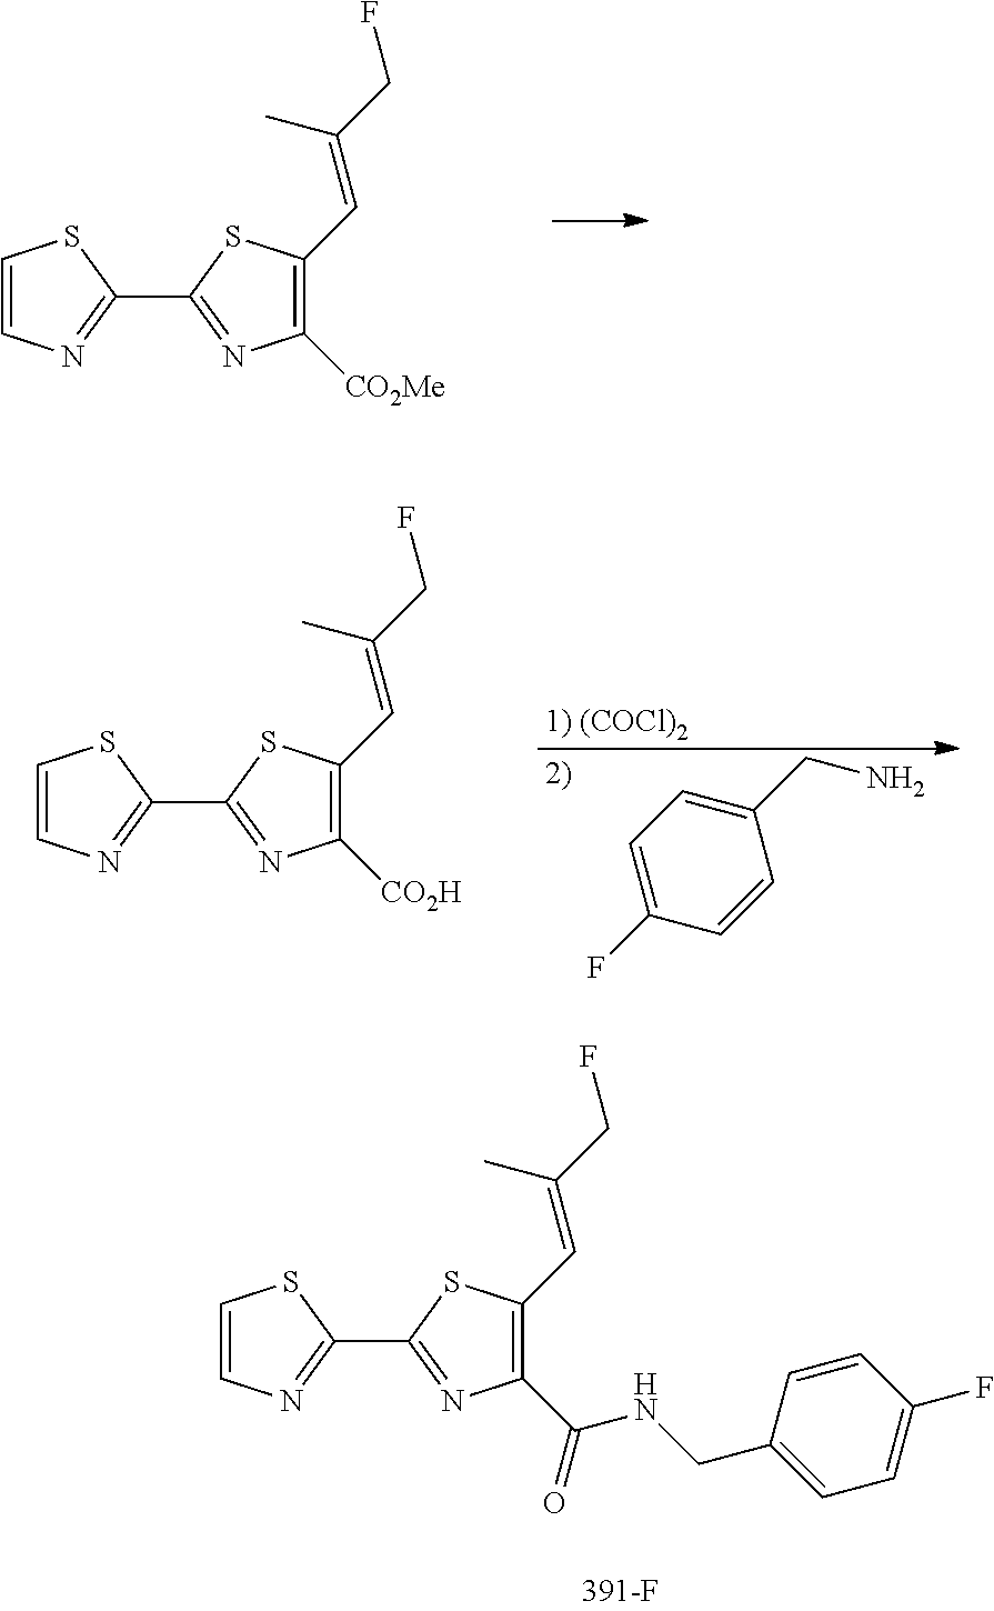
C1=CN=C(C2=NC([CO2Me])=C(C=C(C)CF)S2)S1.C1=CN=C(C2=NC(C(NCC3=CC=C(F)C=C3)=O)=C(C=C(C)CF)S2)S1.C1=CN=C(C2=NC([CO2H])=C(C=C(C)CF)S2)S1.C1=C(F)C=CC(CN)=C1
